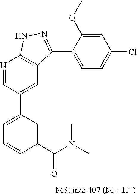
N1=CC(C2=CC=CC(C(N(C)C)=O)=C2)=CC2=C1NN=C2C1=CC=C(Cl)C=C1OC
